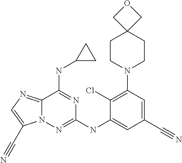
C1(Cl)=C(N2CCC3(CC2)COC3)C=C(C#N)C=C1NC1=NN2C(=NC=C2C#N)C(NC2CC2)=N1
